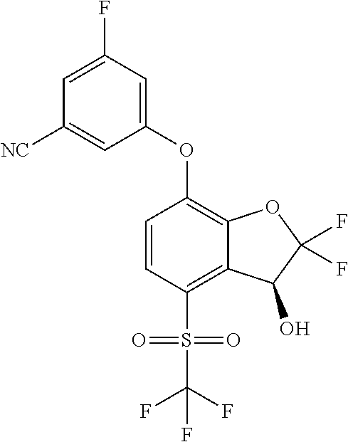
C1=CC(S(C(F)(F)F)(=O)=O)=C2C(=C1OC1=CC(F)=CC([NC])=C1)OC(F)(F)C2O
